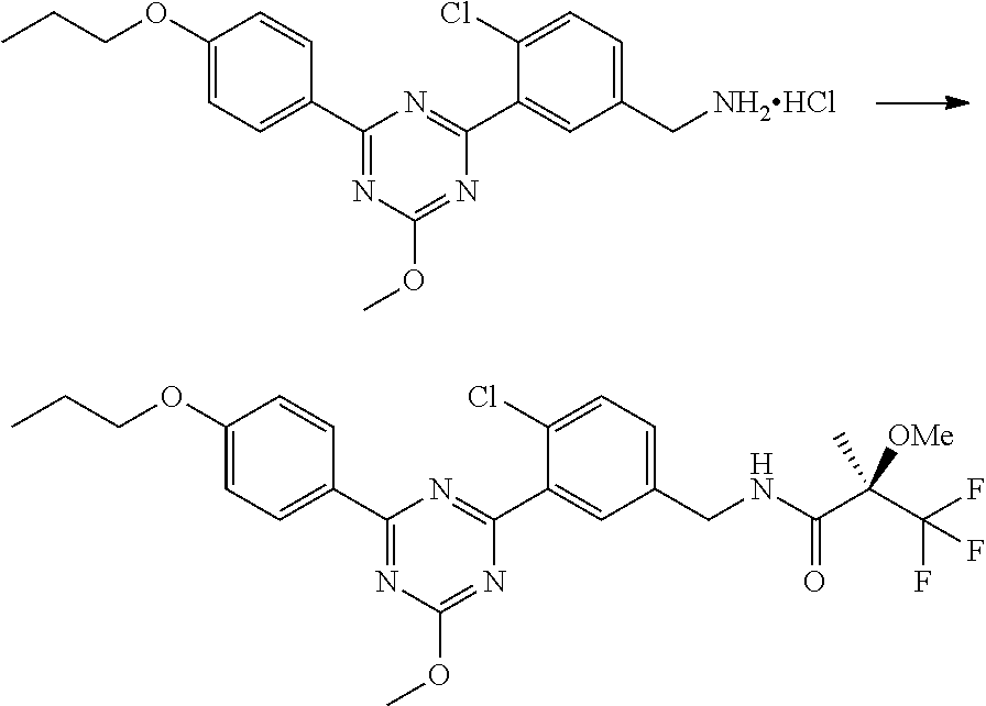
C1(OCCC)=CC=C(C2=NC(OC)=NC(C3=CC(C[NH2HCl])=CC=C3Cl)=N2)C=C1.C1(OCCC)=CC=C(C2=NC(OC)=NC(C3=CC(CNC(C(C(F)(F)F)(C)[OMe])=O)=CC=C3Cl)=N2)C=C1
